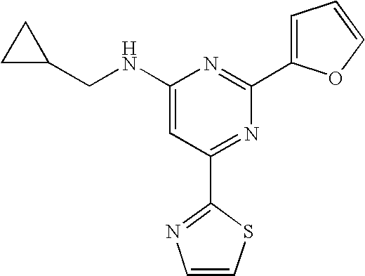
C1(NCC2CC2)=CC(C2=NC=CS2)=NC(C2=CC=CO2)=N1
